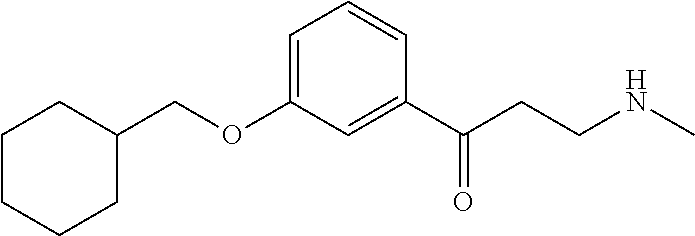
C(OC1=CC=CC(C(CCNC)=O)=C1)C1CCCCC1
